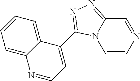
C1=CN=CC2=NN=C(C3=CC=NC4=CC=CC=C34)N12
